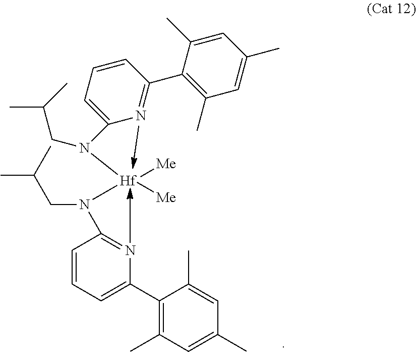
C1=CC=C(C2=C(C)C=C(C)C=C2C)N=C1N(CC(C)C)[Hf]([Me])([Me])N(CC(C)C)C1=CC=CC(C2=C(C)C=C(C)C=C2C)=N1
